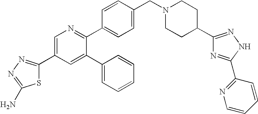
C1=C(C2=NN=C(N)S2)C=C(C2=CC=CC=C2)C(C2=CC=C(CN3CCC(C4=NNC(C5=NC=CC=C5)=N4)CC3)C=C2)=N1
